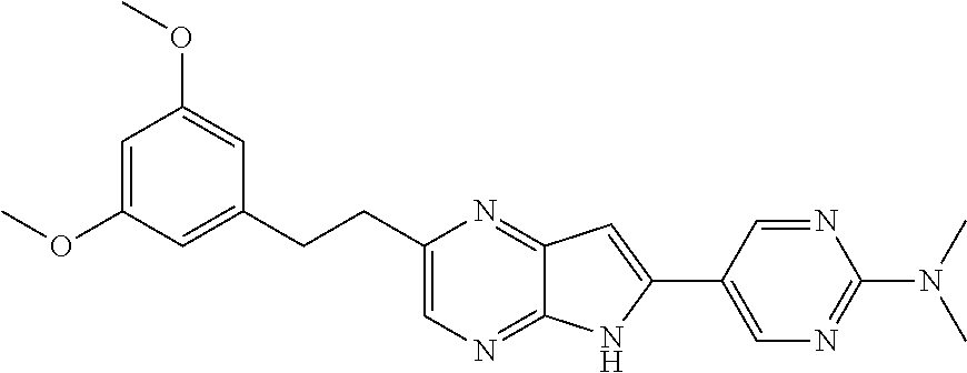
C1=C(OC)C=C(CCC2=CN=C3C(=N2)C=C(C2=CN=C(N(C)C)N=C2)N3)C=C1OC
